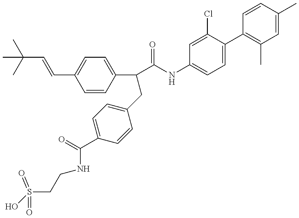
OS(CCNC(C1=CC=C(CC(C2=CC=C(C=CC(C)(C)C)C=C2)C(=O)NC2=CC=C(C3=C(C)C=C(C)C=C3)C(Cl)=C2)C=C1)=O)(=O)=O
